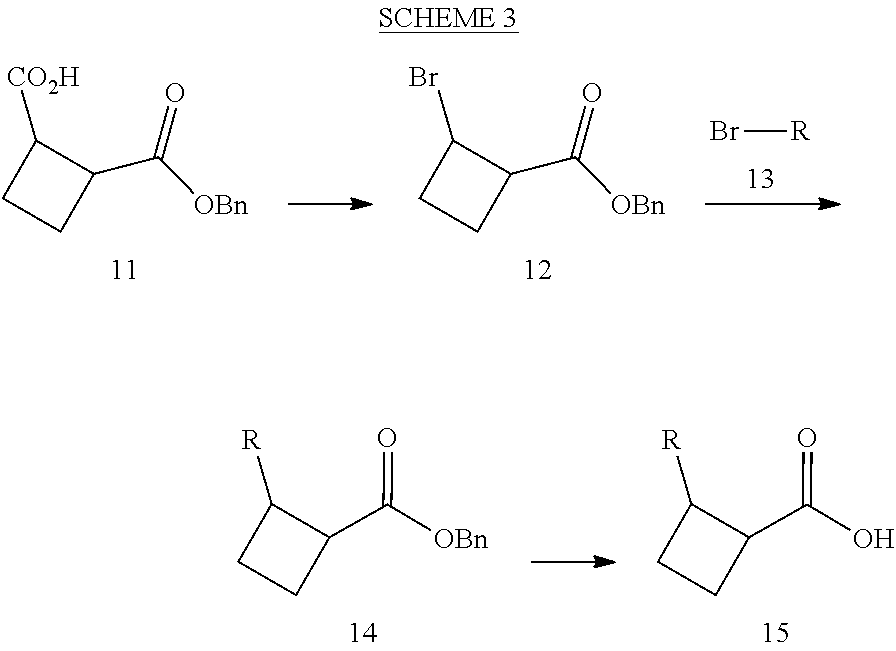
C1([CO2H])CCC1C(=O)[OBn].C1(Br)CCC1C(=O)[OBn].Br[R].C1([R])CCC1C(=O)O.C1([R])CCC1C(=O)[OBn]
